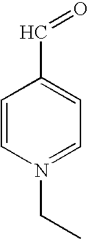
C1=CN(CC)=CC=C1C=O
